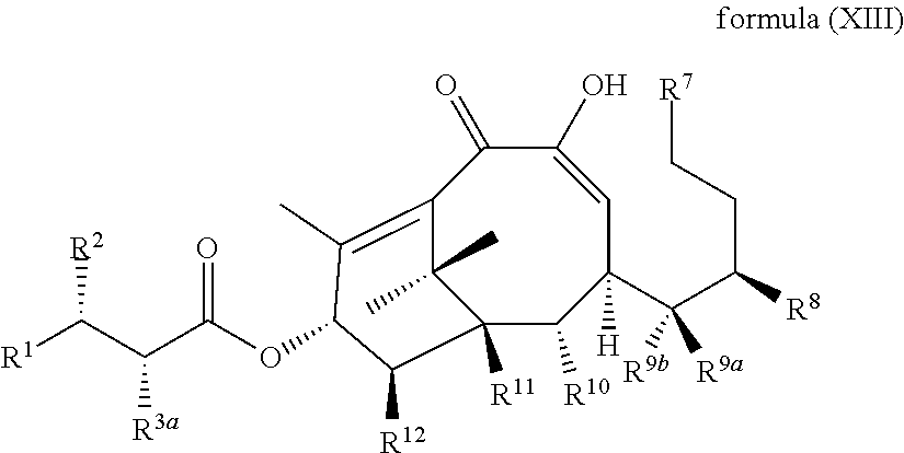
C12([R11])C([R10])C(C(C(CC[R7])[R8])([R9b])[R9a])([H])C=C(O)C(=O)C(=C(C)C(OC(C([R3a])C([R1])[R2])=O)C1[R12])C2(C)C
